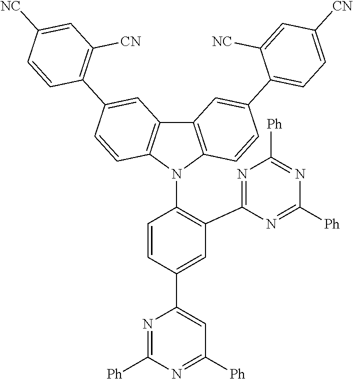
C1=C(C2=CC([Ph])=NC([Ph])=N2)C=CC(N2C3=C(C4=C2C=CC(C2=C([CN])C=C([NC])C=C2)=C4)C=C(C2=CC=C([CN])C=C2[NC])C=C3)=C1C1=NC([Ph])=NC([Ph])=N1
